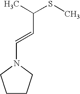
C1CCN(C=CC(SC)C)C1
